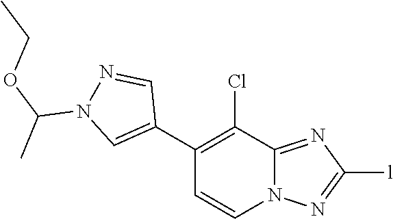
C1(C2=CN(C(C)OCC)N=C2)=C(Cl)C2=NC([l])=NN2C=C1
